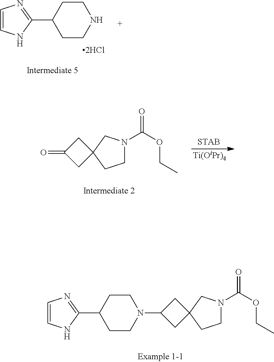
C1=CNC(C2CCNCC2)=N1.[Ti(OiPr)4].C1N(C(OCC)=O)CC2(C1)CC(=O)C2.C1N(C(OCC)=O)CC2(C1)CC(N1CCC(C3=NC=CN3)CC1)C2
